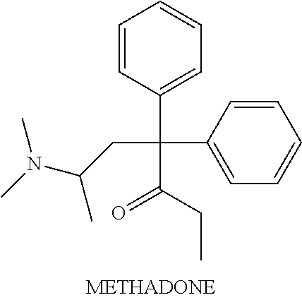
C1=CC(C(CC(N(C)C)C)(C2=CC=CC=C2)C(CC)=O)=CC=C1
